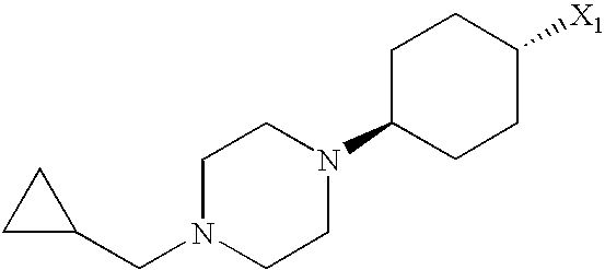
C1(CN2CCN(C3CCC([X1])CC3)CC2)CC1
